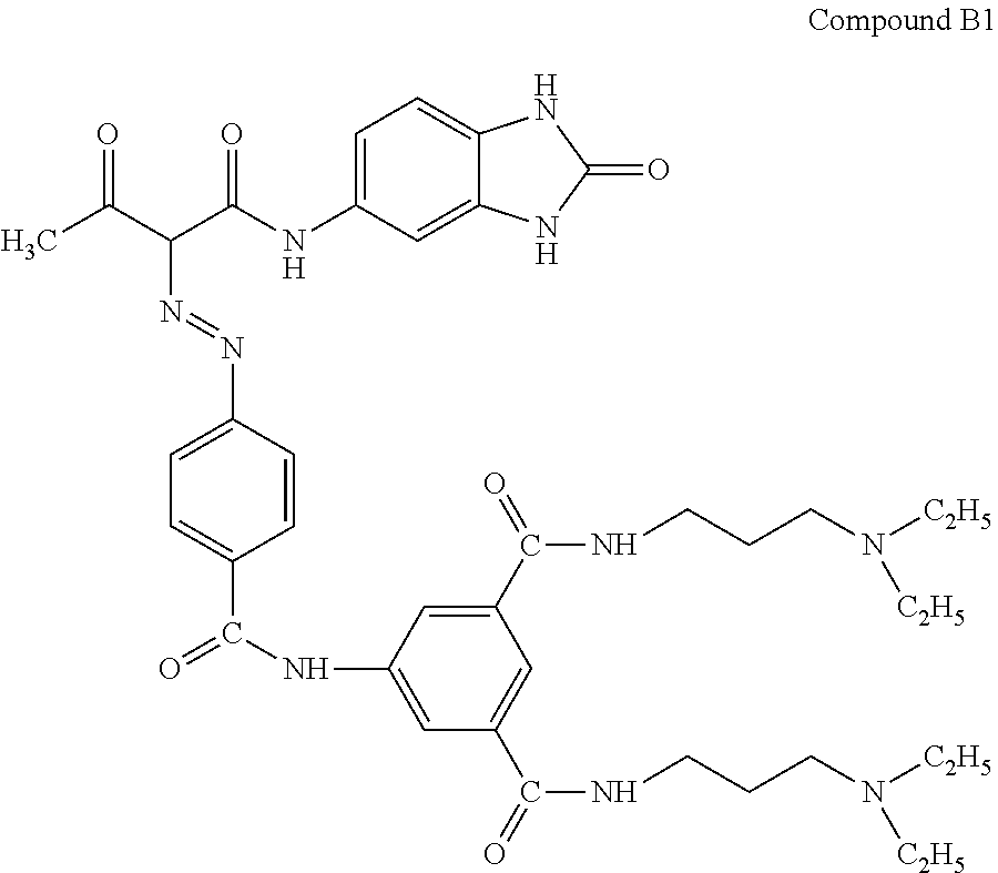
CC(C(C(NC1=CC=C2C(=C1)NC(=O)N2)=O)N=NC1=CC=C(C(=O)NC2=CC(C(NCCCN([C2H5])[C2H5])=O)=CC(C(NCCCN([C2H5])[C2H5])=O)=C2)C=C1)=O
